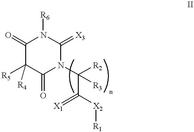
C1(=O)C([R4])([R5])C(=O)N(C(C(=[X1])[X2][R1])([R3])[R2])C(=[X3])N1[R6]
